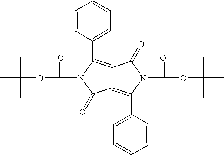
C12=C(C3=CC=CC=C3)N(C(OC(C)(C)C)=O)C(=O)C1=C(C1=CC=CC=C1)N(C(OC(C)(C)C)=O)C2=O
